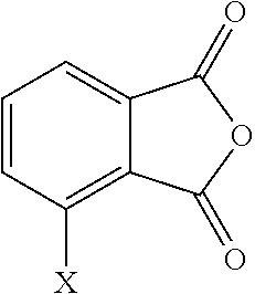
C1=CC([X])=C2C(=C1)C(=O)OC2=O
